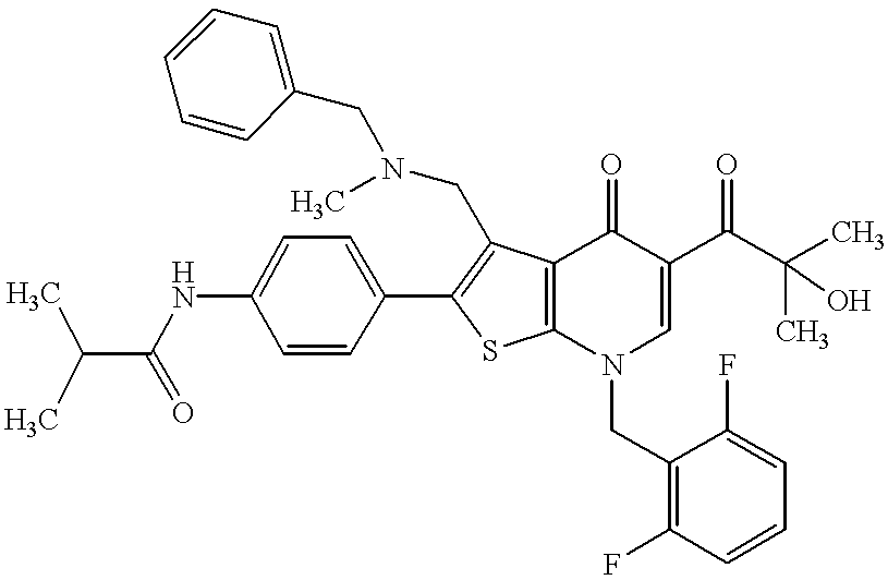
C1(NC(C(C)C)=O)=CC=C(C2=C(CN(C)CC3=CC=CC=C3)C3=C(S2)N(CC2=C(F)C=CC=C2F)C=C(C(C(C)(C)O)=O)C3=O)C=C1
